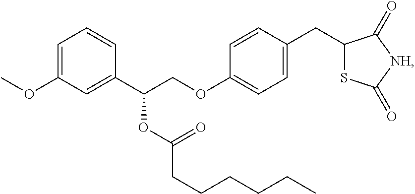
C1=C(OC)C=C(C(COC2=CC=C(CC3SC(=O)[NH]C3=O)C=C2)OC(CCCCCC)=O)C=C1
